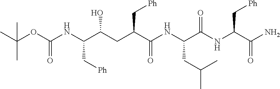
CC(OC(NC(C(CC(C(NC(C(NC(C(N)=O)C[Ph])=O)CC(C)C)=O)C[Ph])O)C[Ph])=O)(C)C
